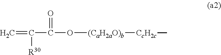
C=C([R30])C(O[(CaH2aO)b][CcH2c]C)=O
